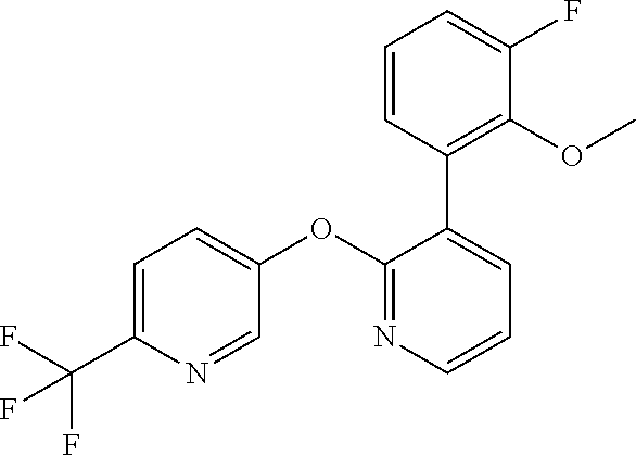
C1=C(C(F)(F)F)N=CC(OC2=NC=CC=C2C2=C(OC)C(F)=CC=C2)=C1
